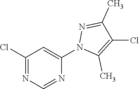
N1=CN=C(Cl)C=C1N1C(C)=C(Cl)C(C)=N1
